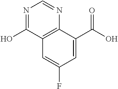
C12=C(C(C(=O)O)=CC(F)=C1)N=CN=C2O
